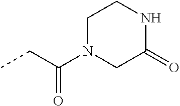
CCC(=O)N1CCNC(=O)C1
